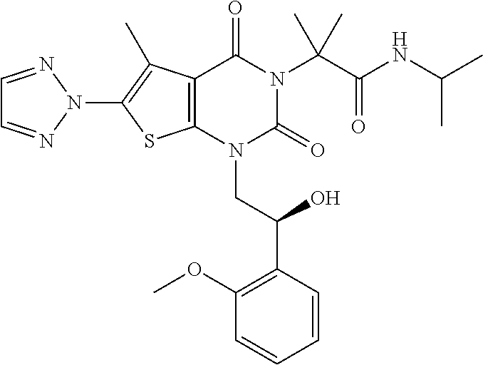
C12=C(N(CC(C3=C(OC)C=CC=C3)O)C(=O)N(C(C(NC(C)C)=O)(C)C)C1=O)SC(N1N=CC=N1)=C2C
